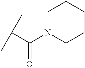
CC(C)C(N1CCCCC1)=O
